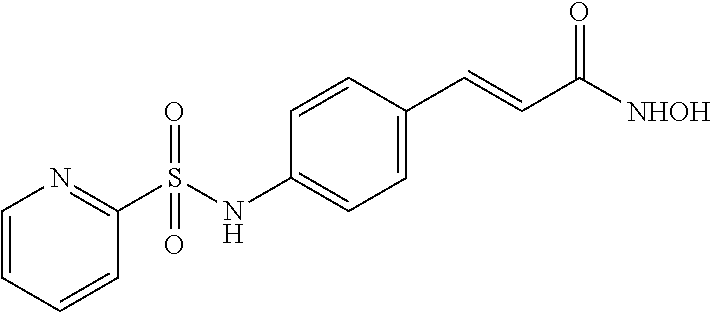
C1=CN=C(S(NC2=CC=C(C=CC([NHOH])=O)C=C2)(=O)=O)C=C1
